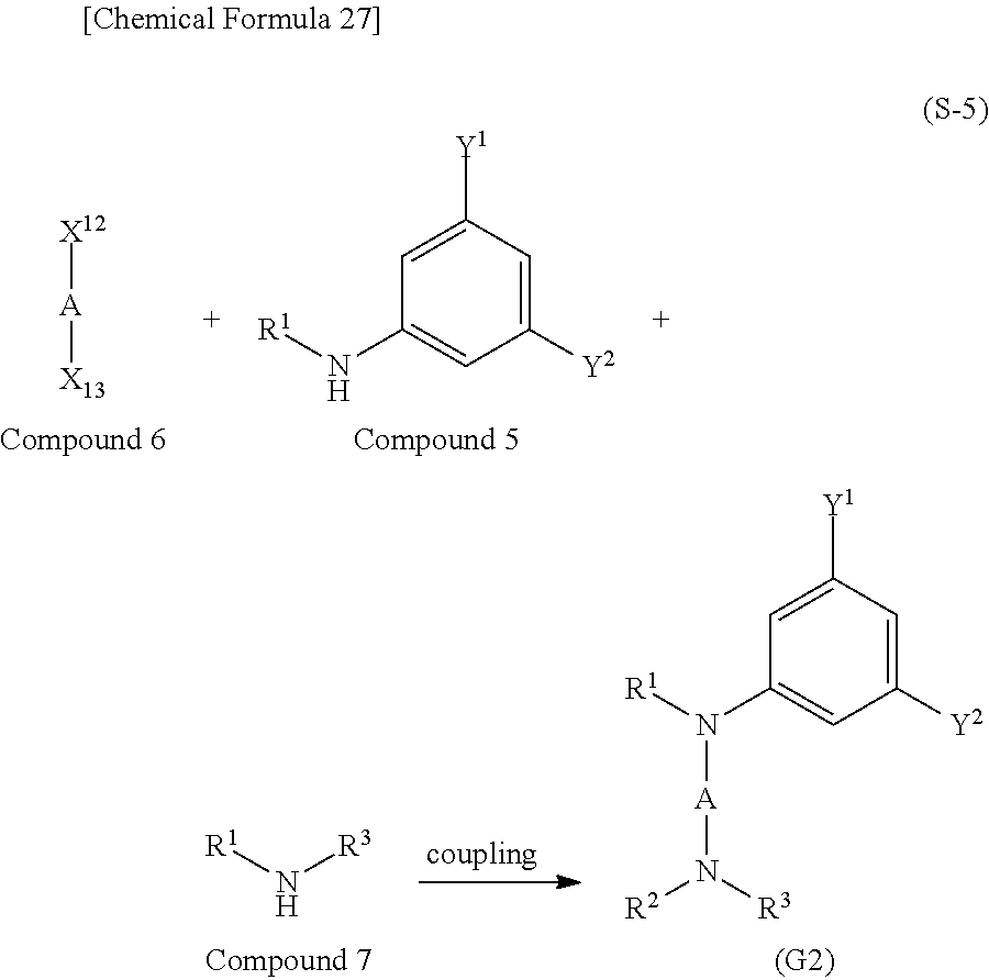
[X12][A][X13].C1=C([Y1])C=C([Y2])C=C1N[R1].[R3]N[R1].C1=C([Y1])C=C([Y2])C=C1N([R1])[A]N([R2])[R3]
